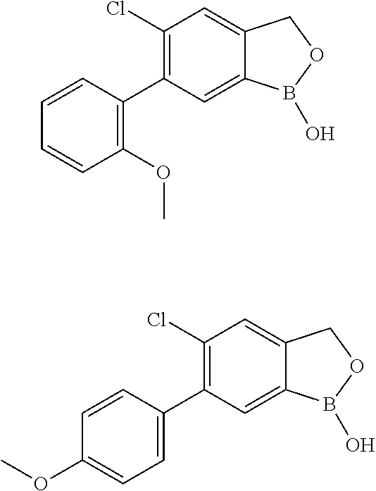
C12=CC(C3=C(OC)C=CC=C3)=C(Cl)C=C1COB2O.C12=CC(C3=CC=C(OC)C=C3)=C(Cl)C=C1COB2O
